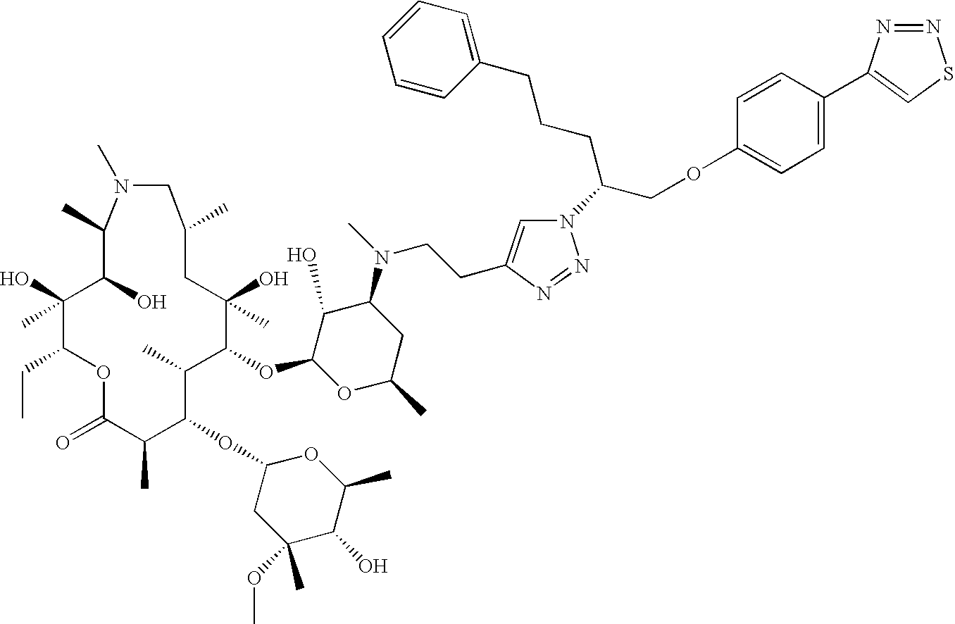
O1C(=O)C(C)C(OC2CC(OC)(C)C(O)C(C)O2)C(C)C(OC2OC(C)CC(N(CCC3=CN(C(CCCC4=CC=CC=C4)COC4=CC=C(C5=CSN=N5)C=C4)N=N3)C)C2O)C(O)(C)CC(C)CN(C)C(C)C(O)C(O)(C)C1CC
